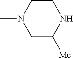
C1CN(C)CC([Me])N1
